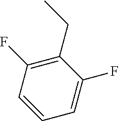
CCC1=C(F)C=CC=C1F
